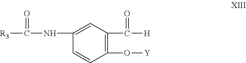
C1(NC([R3])=O)=CC(C([H])=O)=C(O[Y])C=C1
